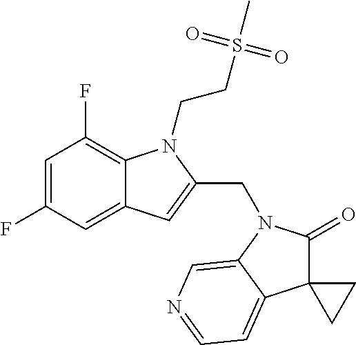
C1=C(F)C=C2C(=C1F)N(CCS(C)(=O)=O)C(CN1C(=O)C3(C4=CC=NC=C14)CC3)=C2
